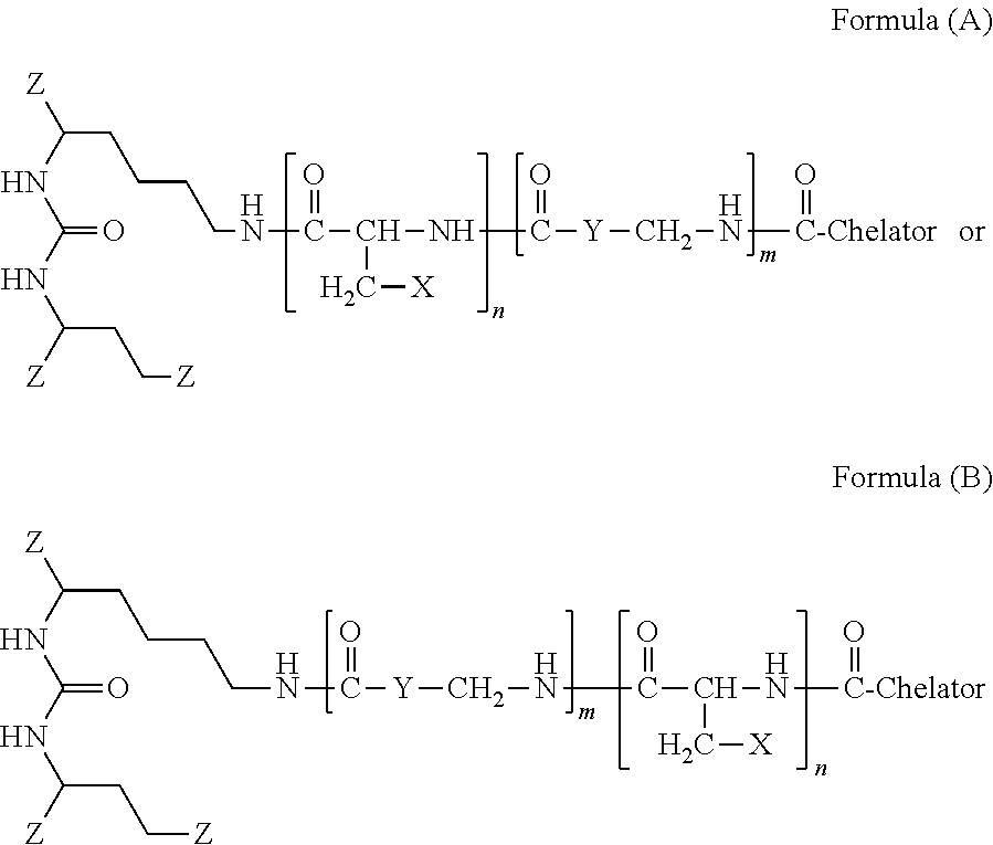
[Z]C(NC(NC([Z])CC[Z])=O)CCCCNC(=O)C(C[X])NC(=O)[Y]CN[C-Chelator]=O.[Z]C(NC(NC([Z])CC[Z])=O)CCCCNC(=O)[Y]CNC(=O)C(C[X])N[C-Chelator]=O
